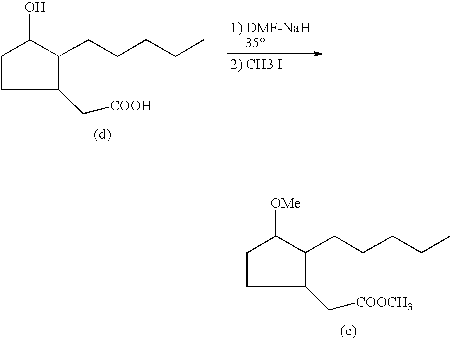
C1CC(C[COOH])C(CCCCC)C1O.C1CC(C[COOCH3])C(CCCCC)C1[OMe]
